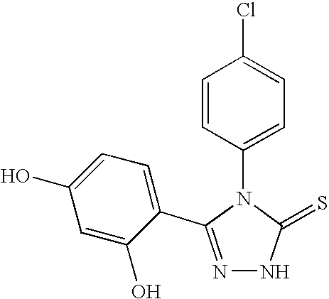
N1=C(C2=CC=C(O)C=C2O)N(C2=CC=C(Cl)C=C2)C(=S)N1
